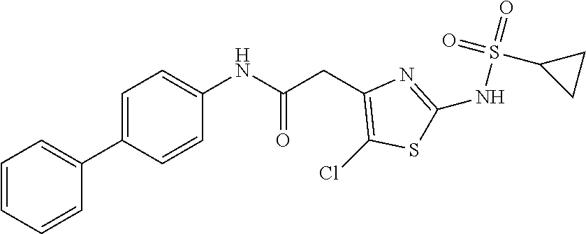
C1=C(C2=CC=CC=C2)C=CC(NC(CC2=C(Cl)SC(NS(=O)(=O)C3CC3)=N2)=O)=C1
